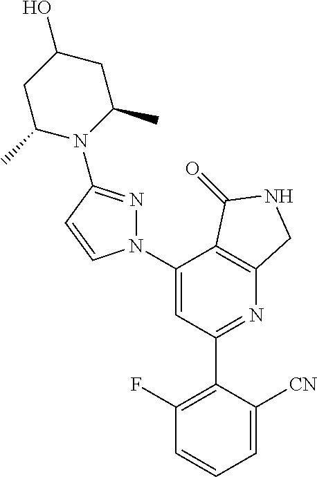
C1(N2N=C(N3C(C)CC(O)CC3C)C=C2)=CC(C2=C(F)C=CC=C2[CN])=NC2=C1C(=O)NC2
